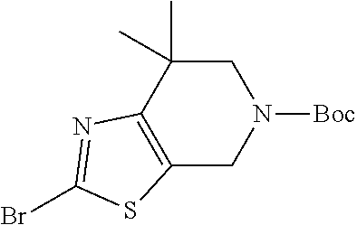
BrC1=NC2=C(CN([Boc])CC2(C)C)S1
